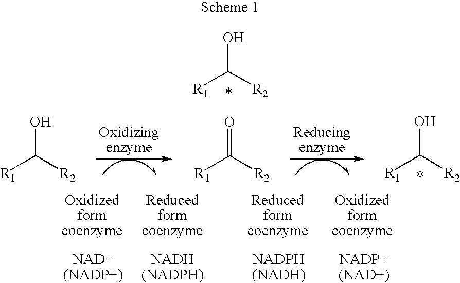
OC([R2])[R1].OC([R2])[R1].O=C([R2])[R1].OC([R2])[R1]
